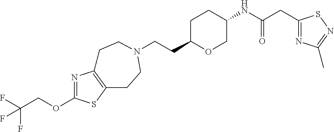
C(CC1OCC(NC(CC2=NC(C)=NS2)=O)CC1)N1CCC2=C(N=C(OCC(F)(F)F)S2)CC1
